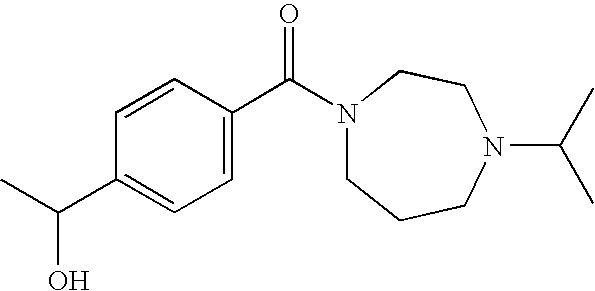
CC(C1=CC=C(C(=O)N2CCCN(C(C)C)CC2)C=C1)O
